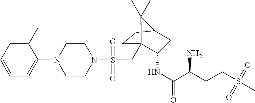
C1(C)=CC=CC=C1N1CCN(S(CC23CCC(CC2NC(C(CCS(C)(=O)=O)N)=O)C3(C)C)(=O)=O)CC1
